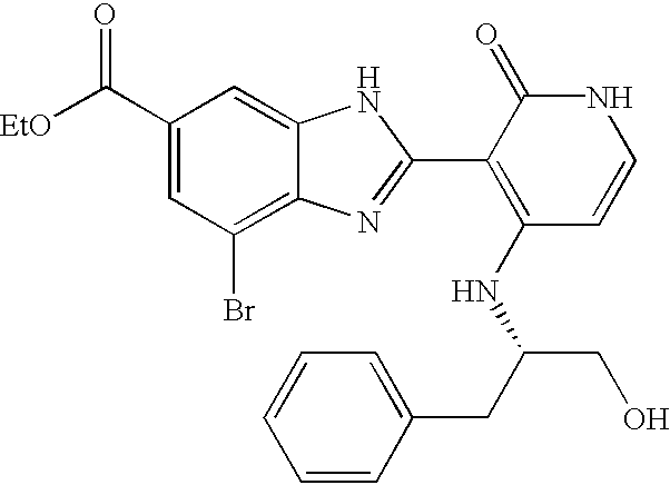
C(C1=CC(Br)=C2C(=C1)NC(C1=C(NC(CO)CC3=CC=CC=C3)C=CNC1=O)=N2)([EtO])=O
